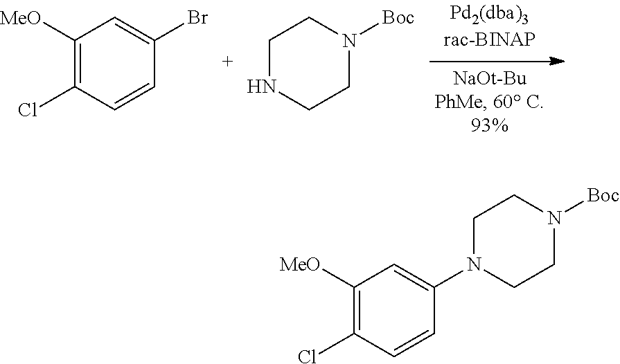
C1([MeO])=C(Cl)C=CC(Br)=C1.C1NCCN([Boc])C1.C1([MeO])=C(Cl)C=CC(N2CCN([Boc])CC2)=C1
